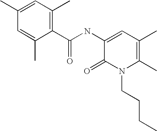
C1(C)=CC(C)=C(C(NC2=CC(C)=C(C)N(CCCC)C2=O)=O)C(C)=C1
